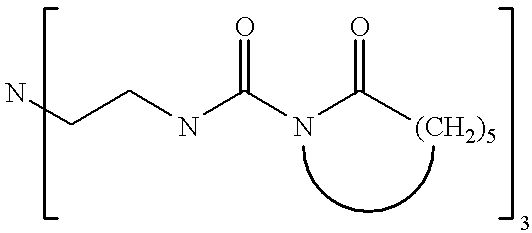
NCCNC(NC([(CH2)5])=O)=O
